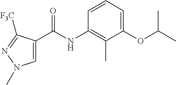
C1(OC(C)C)=CC=CC(NC(=O)C2=CN(C)N=C2[F3C])=C1C
